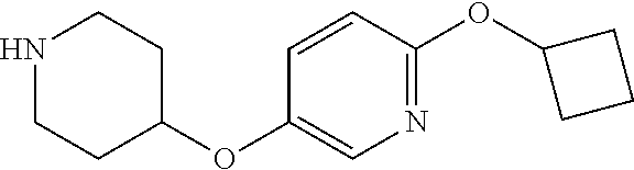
N1CCC(OC2=CN=C(OC3CCC3)C=C2)CC1
